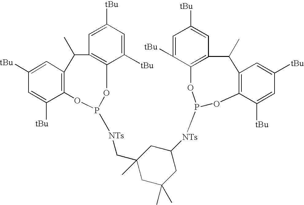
C1([tBu])=CC2=C(C([tBu])=C1)OP([NTs]CC1(C)CC(C)(C)CC([NTs]P3OC4=C(C=C([tBu])C=C4[tBu])C(C)C4=C(C([tBu])=CC([tBu])=C4)O3)C1)OC1=C(C=C([tBu])C=C1[tBu])C2C
